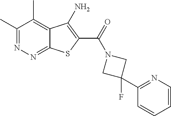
C1(C)=NN=C2C(=C1C)C(N)=C(C(=O)N1CC(F)(C3=NC=CC=C3)C1)S2
